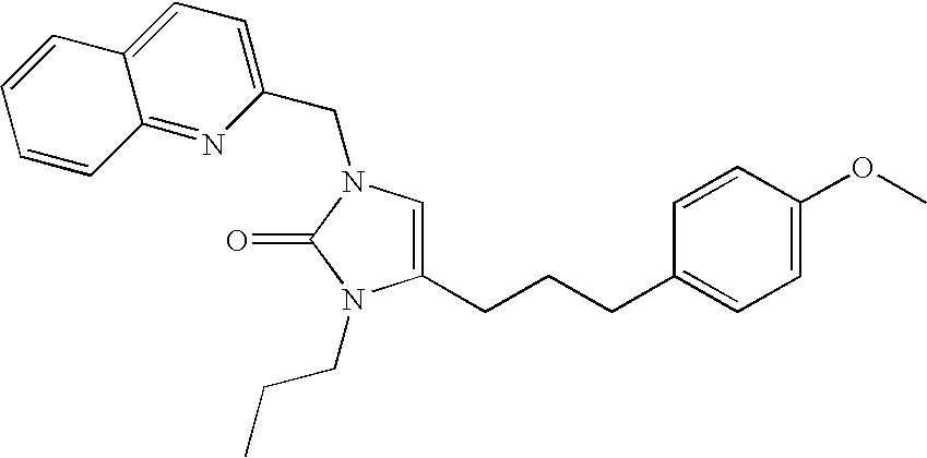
C12=NC(CN3C=C(CCCC4=CC=C(OC)C=C4)N(CCC)C3=O)=CC=C1C=CC=C2
